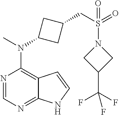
N1=CN=C2C(=C1N(C)C1CC(CS(N3CC(C(F)(F)F)C3)(=O)=O)C1)C=CN2
